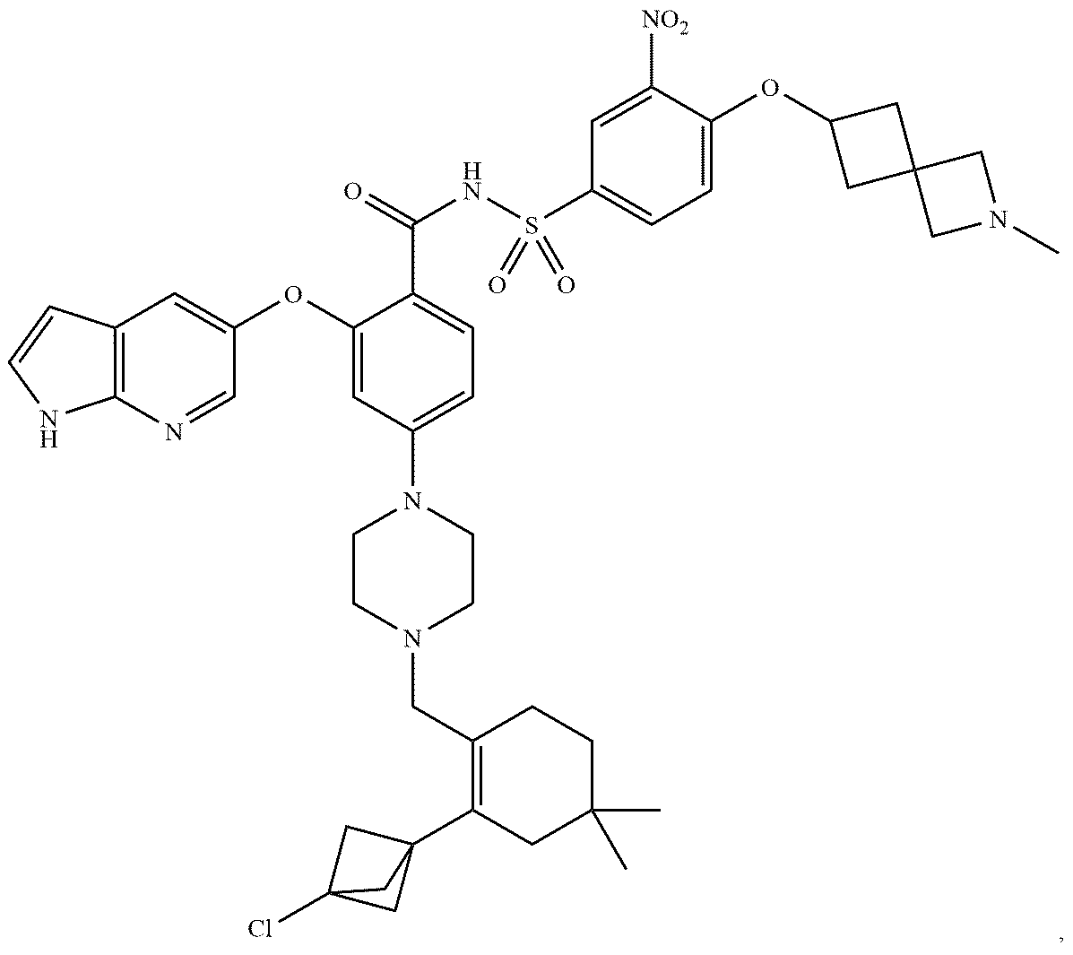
C12=C(N=CC(OC3=CC(N4CCN(CC5=C(C67CC(Cl)(C6)C7)CC(C)(C)CC5)CC4)=CC=C3C(=O)NS(C3=CC=C(OC4CC5(C4)CN(C)C5)C([NO2])=C3)(=O)=O)=C1)NC=C2
